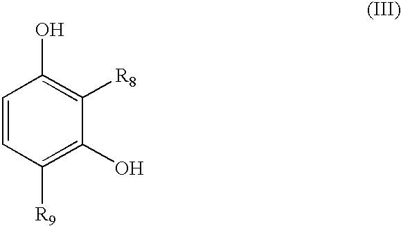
C1=CC([R9])=C(O)C([R8])=C1O
